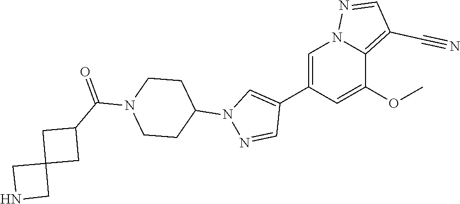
C1(C2=CN(C3CCN(C(C4CC5(C4)CNC5)=O)CC3)N=C2)=CN2C(=C(C#N)C=N2)C(OC)=C1
